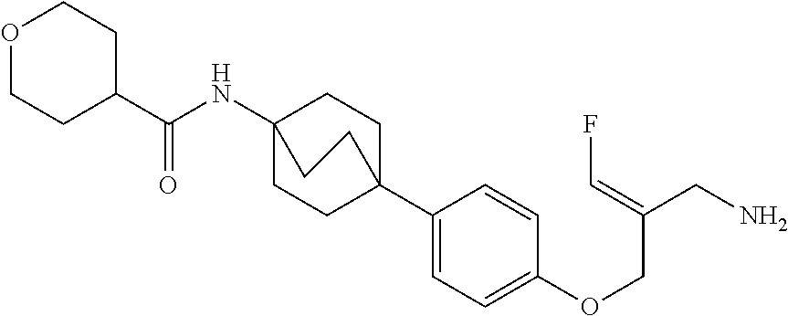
C(NC12CCC(C3=CC=C(OCC(CN)=CF)C=C3)(CC1)CC2)(C1CCOCC1)=O
